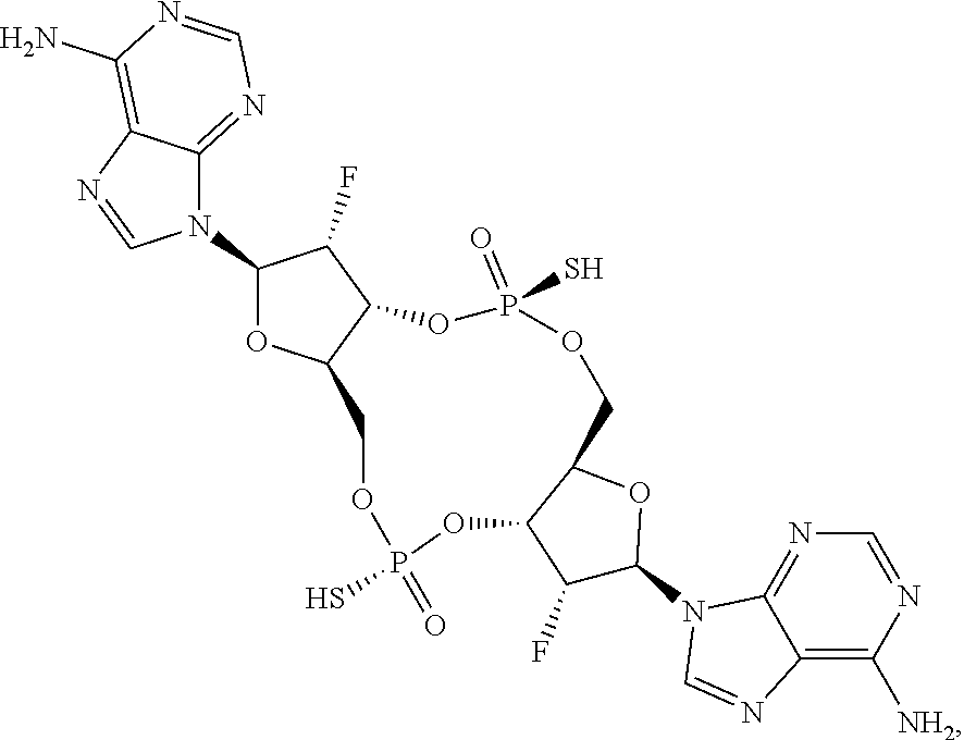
N1(C2OC3C(C2F)OP(S)(=O)OCC2OC(N4C5=NC=NC([NH2])=C5N=C4)C(F)C2OP(=O)(S)OC3)C2=NC=NC(N)=C2N=C1
